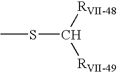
CSC([RVII-48])[RVII-49]
